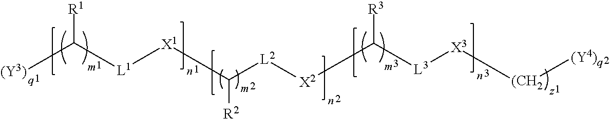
[(Y3)]C([L1][X1]C([L2][X2]C([L3][X3][(CH2][(Y4)q])[R3])[R2])[R1]
